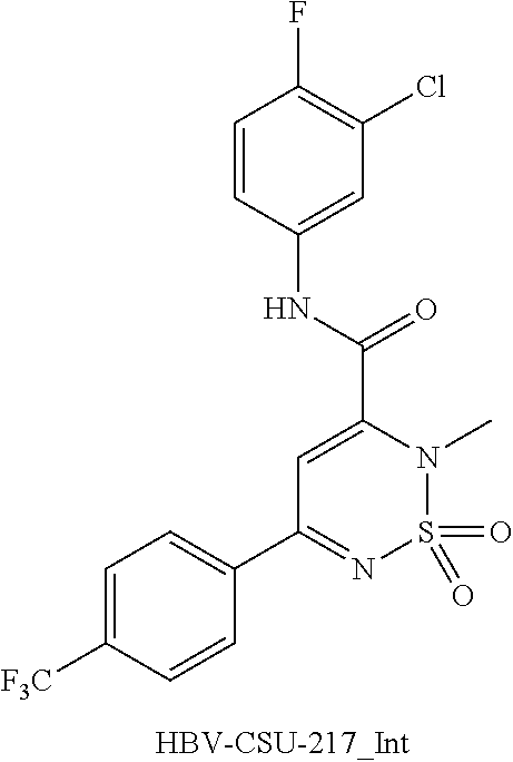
O=S1(=O)N(C)C(C(NC2=CC(Cl)=C(F)C=C2)=O)=CC(C2=CC=C([F3C])C=C2)=N1
